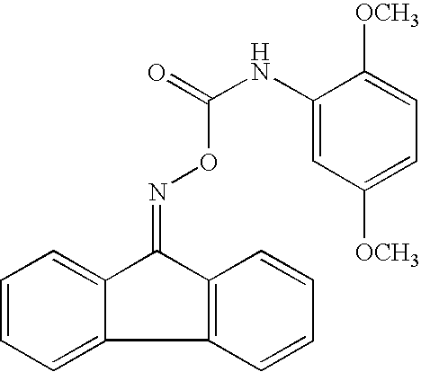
C1=CC=C2C(=C1)C(=NOC(=O)NC1=CC([OCH3])=CC=C1[OCH3])C1=C2C=CC=C1
